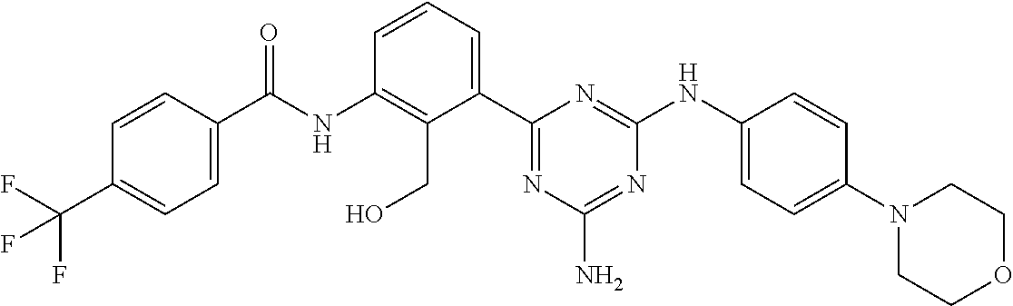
C(NC1=C(CO)C(C2=NC(N)=NC(NC3=CC=C(N4CCOCC4)C=C3)=N2)=CC=C1)(=O)C1=CC=C(C(F)(F)F)C=C1
